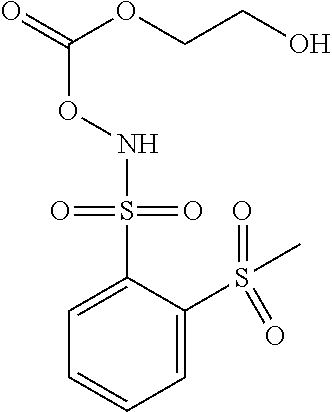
N(OC(=O)OCCO)S(C1=CC=CC=C1S(C)(=O)=O)(=O)=O
